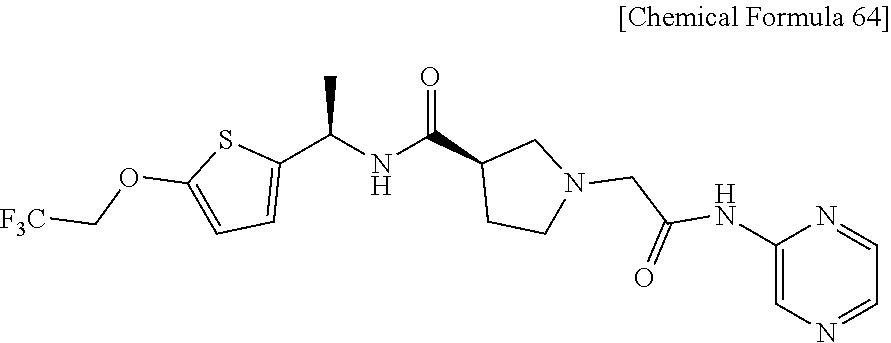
C(NC(=O)C1CCN(CC(NC2=CN=CC=N2)=O)C1)(C)C1=CC=C(OC[F3C])S1
